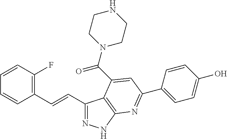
C1(C=CC2=C(F)C=CC=C2)=NNC2=C1C(C(N1CCNCC1)=O)=CC(C1=CC=C(O)C=C1)=N2
